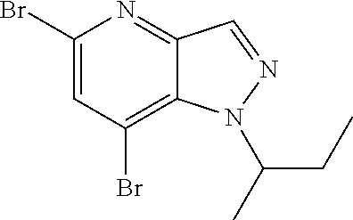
C1(Br)=CC(Br)=C2C(=N1)C=NN2C(C)CC
